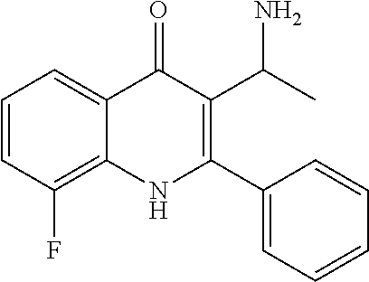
C1=CC(F)=C2C(=C1)C(=O)C(C(N)C)=C(C1=CC=CC=C1)N2
